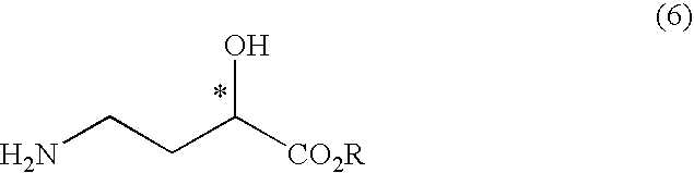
NCCC([CO2R])O
